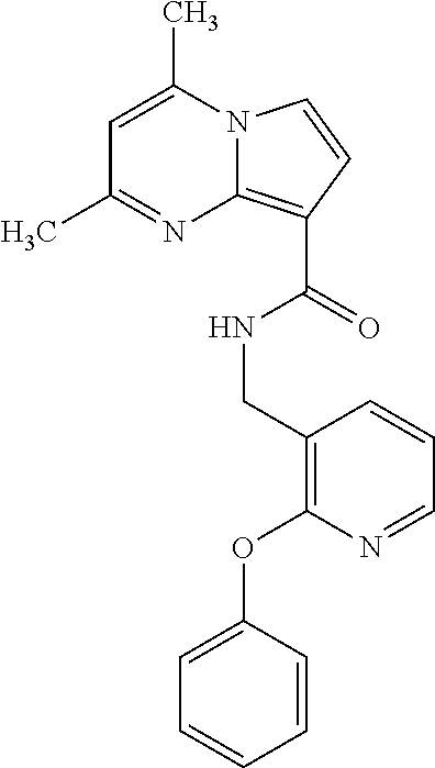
N12C(=C(C(=O)NCC3=C(OC4=CC=CC=C4)N=CC=C3)C=C1)N=C(C)C=C2C
